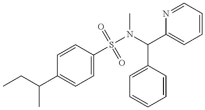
CCC(C)C1=CC=C(S(N(C)C(C2=CC=CC=C2)C2=CC=CC=N2)(=O)=O)C=C1
